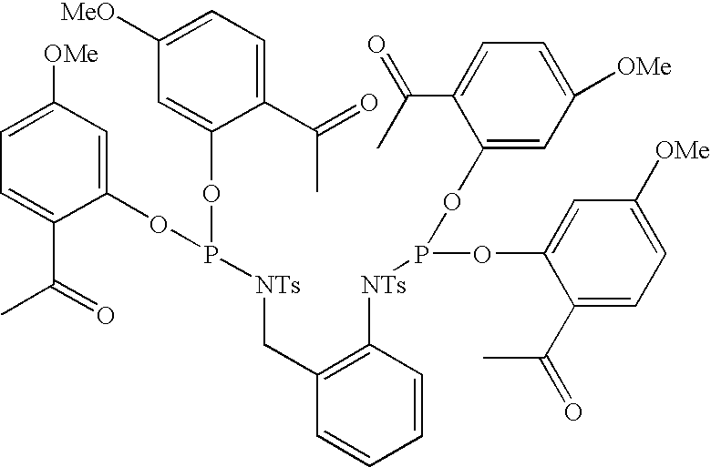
C1=C([OMe])C=C(OP(OC2=CC([MeO])=CC=C2C(C)=O)[NTs]CC2=C([NTs]P(OC3=CC([OMe])=CC=C3C(=O)C)OC3=CC([OMe])=CC=C3C(=O)C)C=CC=C2)C(C(=O)C)=C1
